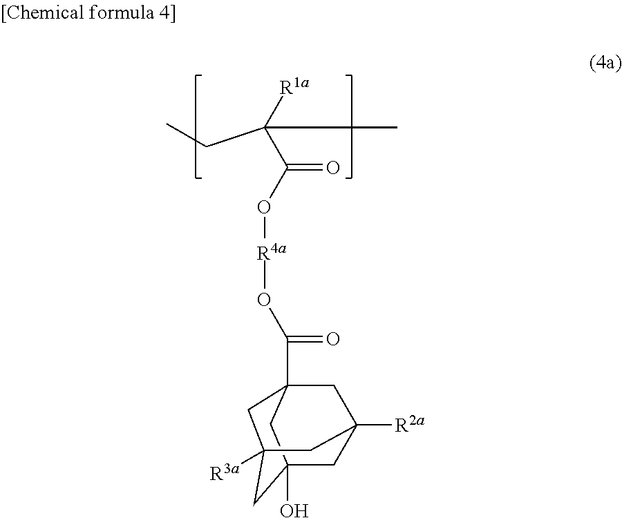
CCC(C)([R1a])C(O[R4a]OC(=O)C12CC3([R2a])CC(O)(C1)CC([R3a])(C2)C3)=O
